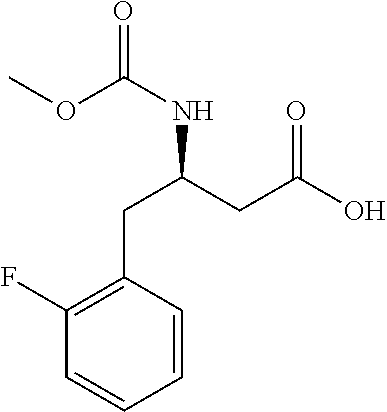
C1(CC(CC(O)=O)NC(=O)OC)=C(F)C=CC=C1
